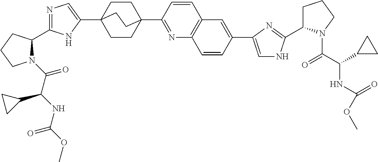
C(=O)(C(NC(=O)OC)C1CC1)N1C(C2=NC=C(C34CCC(C5=NC6=C(C=C5)C=C(C5=CNC(C7CCCN7C(C(C7CC7)NC(OC)=O)=O)=N5)C=C6)(CC3)CC4)N2)CCC1
